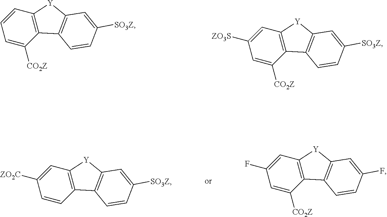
C1=CC=C([CO2Z])C2=C1[Y]C1=C2C=CC([SO3Z])=C1.C1=C([ZO3S])C=C([CO2Z])C2=C1[Y]C1=C2C=CC([SO3Z])=C1.C1=C([ZO2C])C=CC2=C1[Y]C1=C2C=CC([SO3Z])=C1.C1=C(F)C=C([CO2Z])C2=C1[Y]C1=C2C=CC(F)=C1
